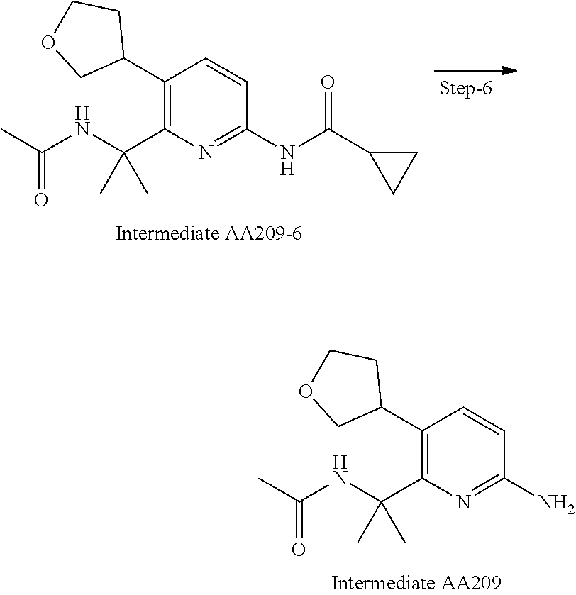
C1(C2CCOC2)=C(C(NC(=O)C)(C)C)N=C(N)C=C1.C1(C2CCOC2)=C(C(NC(=O)C)(C)C)N=C(NC(C2CC2)=O)C=C1
